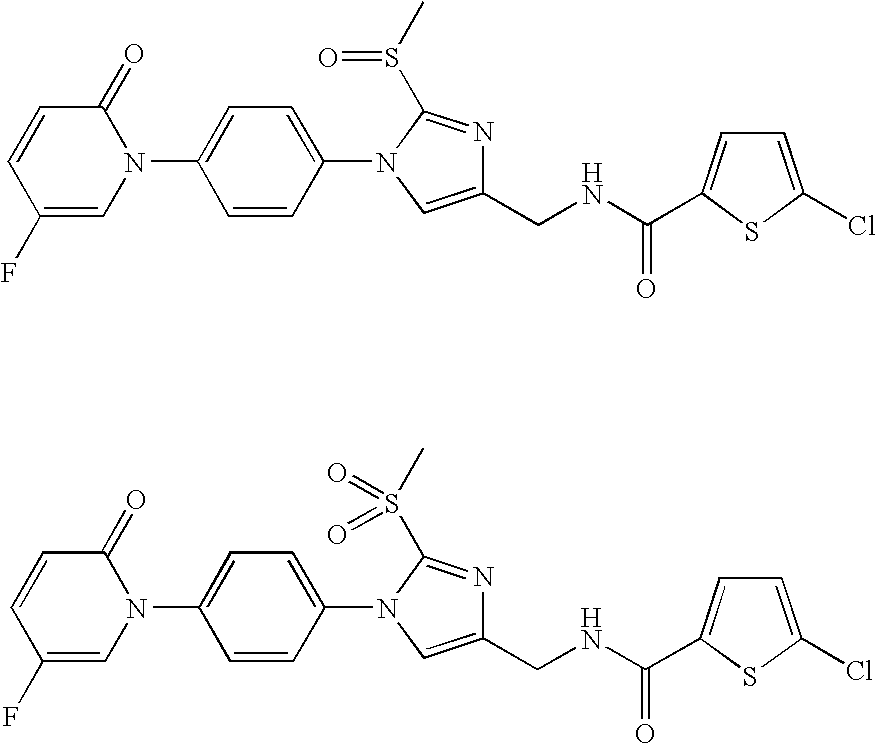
C1=C(N2C(=O)C=CC(F)=C2)C=CC(N2C(S(C)=O)=NC(CNC(=O)C3=CC=C(Cl)S3)=C2)=C1.C1=C(N2C(=O)C=CC(F)=C2)C=CC(N2C(S(C)(=O)=O)=NC(CNC(=O)C3=CC=C(Cl)S3)=C2)=C1
